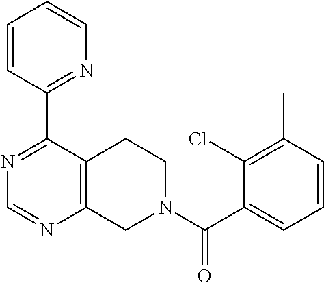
N1=C(C2=NC=CC=C2)C2=C(N=C1)CN(C(C1=CC=CC(C)=C1Cl)=O)CC2
